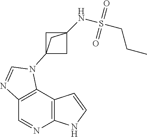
C1=NC2=C(C3=C1N=CN3C13CC(NS(CCC)(=O)=O)(C1)C3)C=CN2
